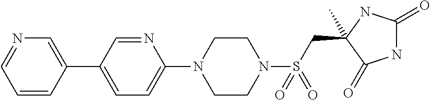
CC1(CS(N2CCN(C3=CC=C(C4=CN=CC=C4)C=N3)CC2)(=O)=O)NC(=O)NC1=O
